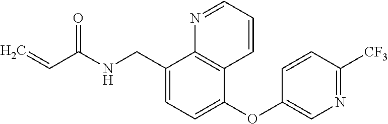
C1=C(CNC(C=C)=O)C2=C(C(OC3=CN=C([CF3])C=C3)=C1)C=CC=N2
